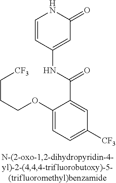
C1(OCCC[CF3])=CC=C([CF3])C=C1C(=O)NC1=CC(=O)NC=C1
